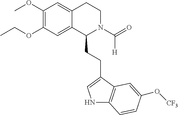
C(OC1=C(OC)C=C2C(=C1)C(CCC1=CNC3=C1C=C(O[CF3])C=C3)N(C(=O)[H])CC2)C
